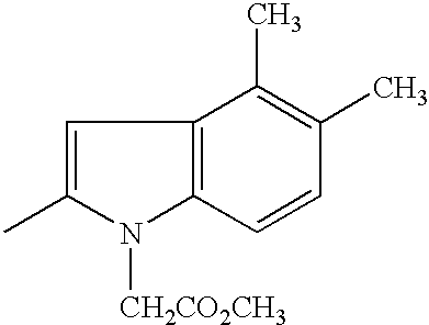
C1=C(C)N([CH2CO2CH3])C2=C1C(C)=C(C)C=C2
